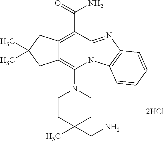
C12=C(N3CCC(C)(CN)CC3)N3C(=NC4=C3C=CC=C4)C(C(N)=O)=C1CC(C)(C)C2.[2HCl]
